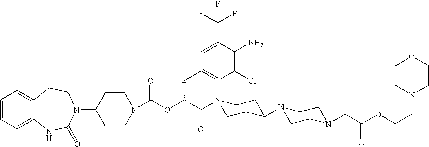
C1=CC=C2C(=C1)CCN(C1CCN(C(OC(C(N3CCC(N4CCN(CC(OCCN5CCOCC5)=O)CC4)CC3)=O)CC3=CC(Cl)=C(N)C(C(F)(F)F)=C3)=O)CC1)C(=O)N2
